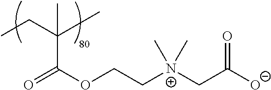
C(C)C(C)(C)C(OCC[N+](CC([O-])=O)(C)C)=O
